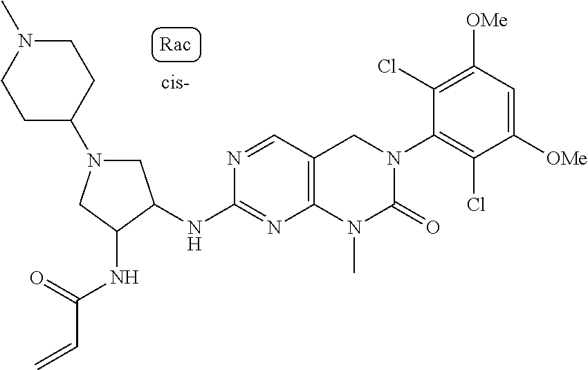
C1(NC2CN(C3CCN(C)CC3)CC2NC(=O)C=C)=NC2=C(C=N1)CN(C1=C(Cl)C([OMe])=CC([OMe])=C1Cl)C(=O)N2C
